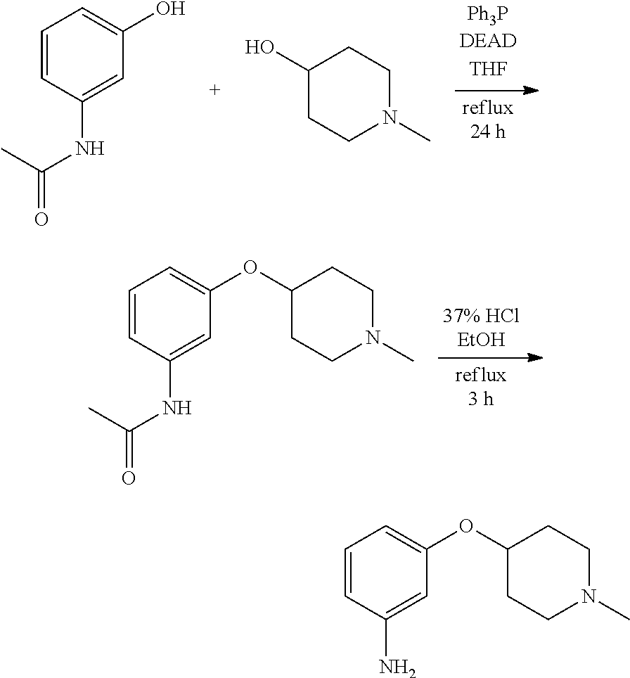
C1=CC(NC(C)=O)=CC(OC2CCN(C)CC2)=C1.C1=CC(NC(C)=O)=CC(O)=C1.C1(O)CCN(C)CC1.C1=CC(N)=CC(OC2CCN(C)CC2)=C1
